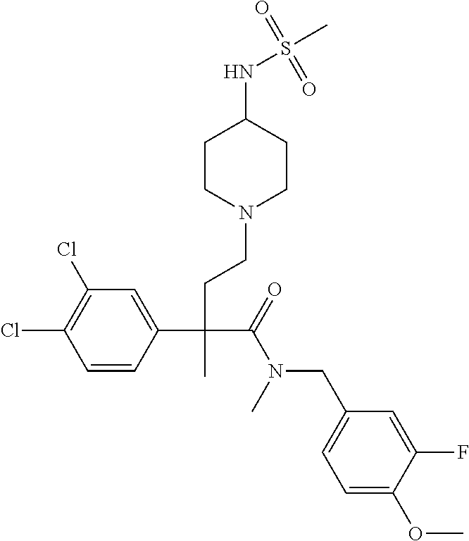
C1=CC(C(CCN2CCC(NS(C)(=O)=O)CC2)(C(=O)N(C)CC2=CC=C(OC)C(F)=C2)C)=CC(Cl)=C1Cl
